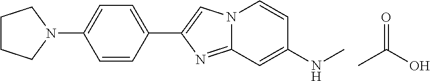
C12=NC(C3=CC=C(N4CCCC4)C=C3)=CN1C=CC(NC)=C2.O=C(O)C
